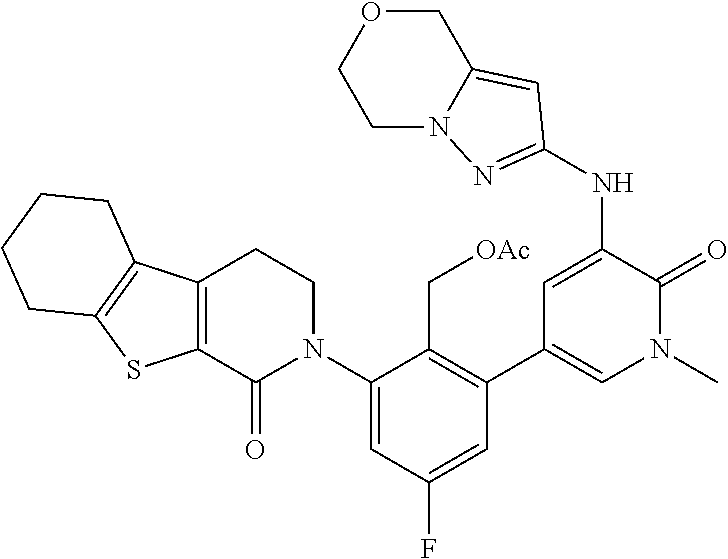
C12=C(C(=O)N(C3=CC(F)=CC(C4=CN(C)C(=O)C(NC5=NN6CCOCC6=C5)=C4)=C3C[OAc])CC1)SC1=C2CCCC1
